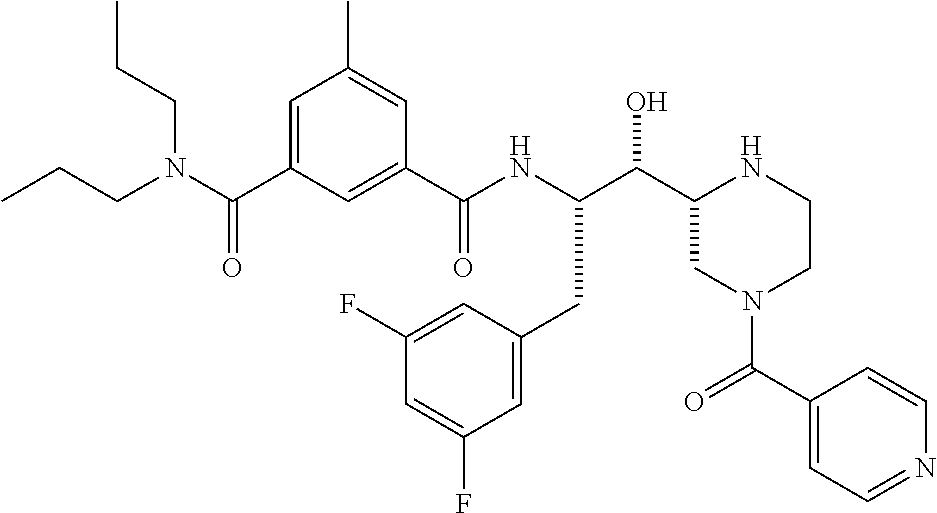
C(C1CN(C(C2=CC=NC=C2)=O)CCN1)(O)C(NC(C1=CC(C(N(CCC)CCC)=O)=CC(C)=C1)=O)CC1=CC(F)=CC(F)=C1
